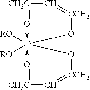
[CH3C]1=O->[Ti]2([RO])([RO])(-O=[CH3C]C=[CCH3]O2)O[CCH3]=C1
